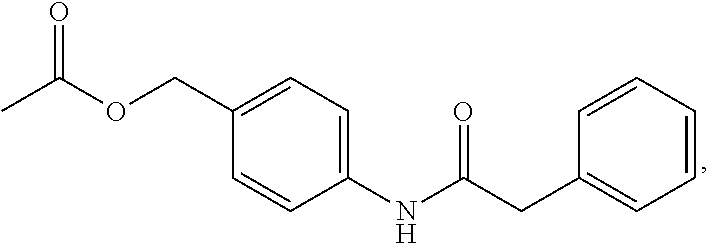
CC(OCC1=CC=C(NC(CC2=CC=CC=C2)=O)C=C1)=O
